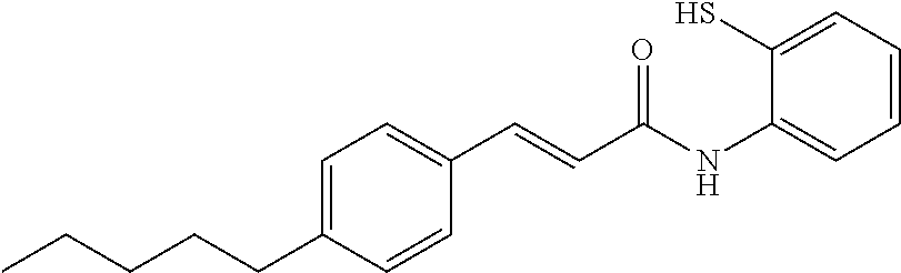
C1=C(CCCCC)C=CC(C=CC(NC2=CC=CC=C2S)=O)=C1
